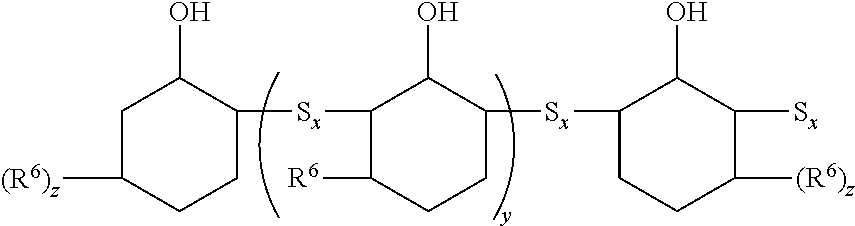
C1C([(R6)z])CCC([Sx]C2C([R6])CCC([Sx]C3CCC([(R6)z])C([Sx])C3O)C2O)C1O
